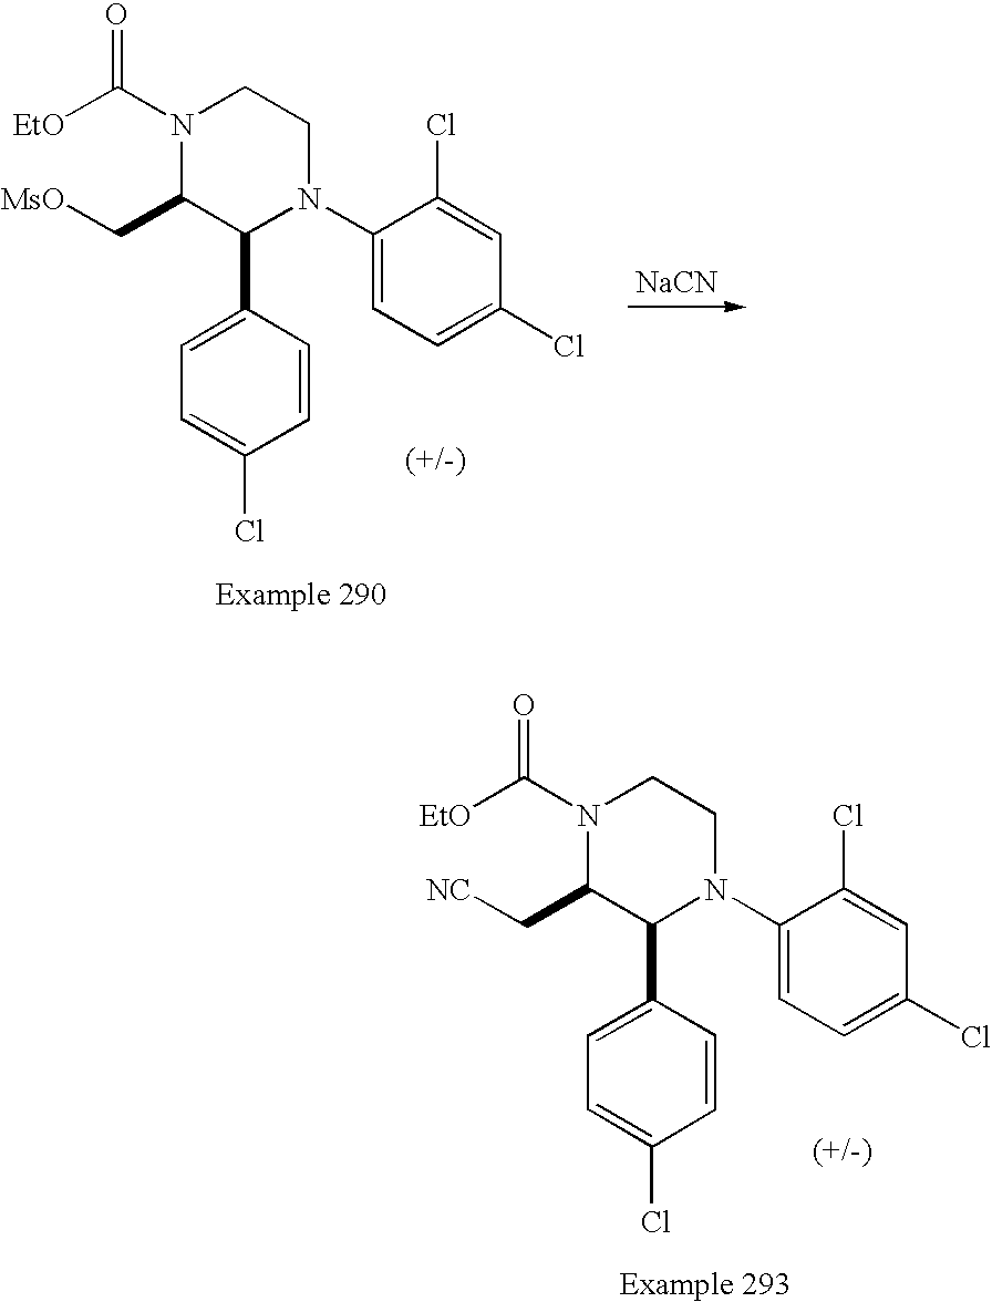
C1(N2CCN(C([EtO])=O)C(C[MsO])C2C2=CC=C(Cl)C=C2)=CC=C(Cl)C=C1Cl.[NaCN].C1(N2CCN(C([EtO])=O)C(C[NC])C2C2=CC=C(Cl)C=C2)=CC=C(Cl)C=C1Cl
